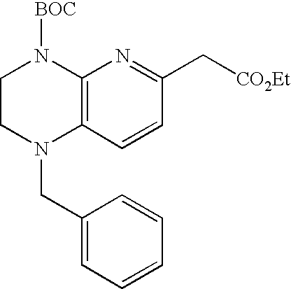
C1CN(CC2=CC=CC=C2)C2=C(N1[BOC])N=C(C[CO2Et])C=C2
